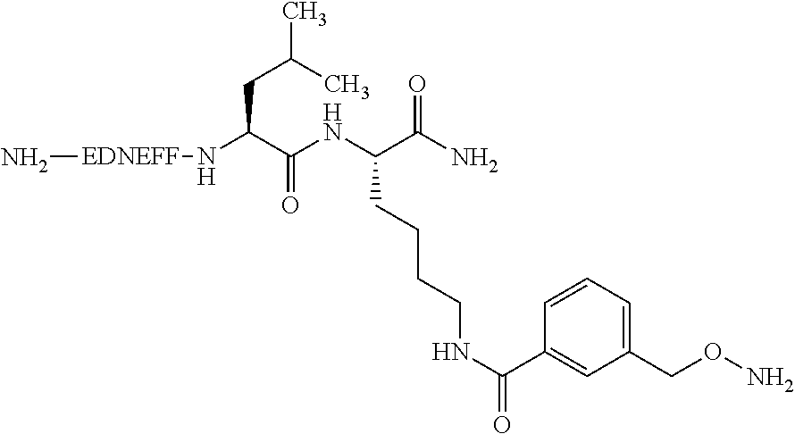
N[EDNEFF]NC(C(NC(C(N)=O)CCCCNC(=O)C1=CC(CON)=CC=C1)=O)CC(C)C
